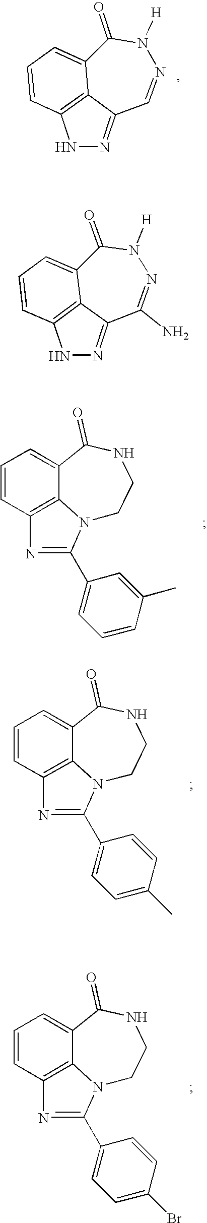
C1=CC2=C3C(=C1)C(=O)N([H])N=CC3=NN2.C1=CC2=C3C(=C1)C(=O)NCCN3C(C1=CC=CC(C)=C1)=N2.C1=CC2=C3C(=C1)C(=O)NCCN3C(C1=CC=C(C)C=C1)=N2.C1=CC2=C3C(=C1)C(=O)NCCN3C(C1=CC=C(Br)C=C1)=N2.C1=CC2=C3C(=C1)C(=O)N([H])N=C(N)C3=NN2
